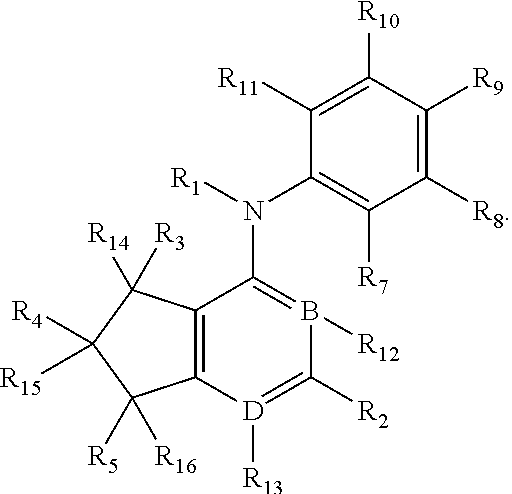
C12=C(C(N([R1])C3=C([R7])C([R8])=C([R9])C([R10])=C3[R11])=B([R12])C([R2])=[D]1[R13])C([R14])([R3])C([R4])([R15])C2([R5])[R16]
